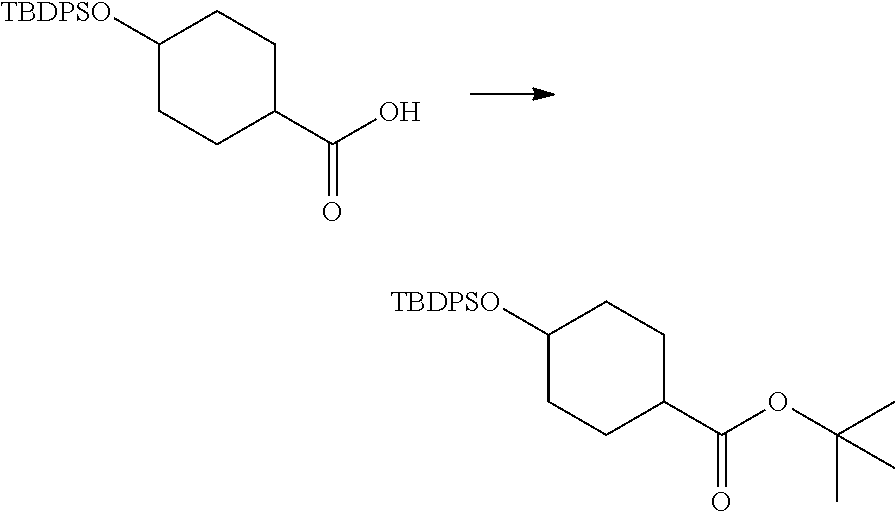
C1([TBDPSO])CCC(C(=O)O)CC1.C1([TBDPSO])CCC(C(=O)OC(C)(C)C)CC1
